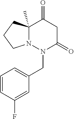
N12C(C)(CCC1)C(=O)CC(=O)N2CC1=CC=CC(F)=C1
